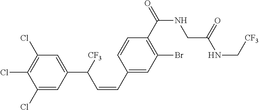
C1(Cl)=C(Cl)C(Cl)=CC(C([CF3])C=CC2=CC(Br)=C(C(NCC(NC[CF3])=O)=O)C=C2)=C1
